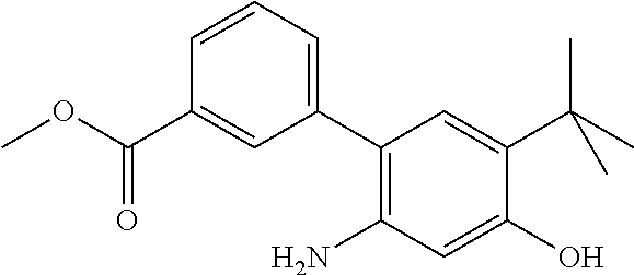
C1=CC(C(OC)=O)=CC(C2=C(N)C=C(O)C(C(C)(C)C)=C2)=C1
